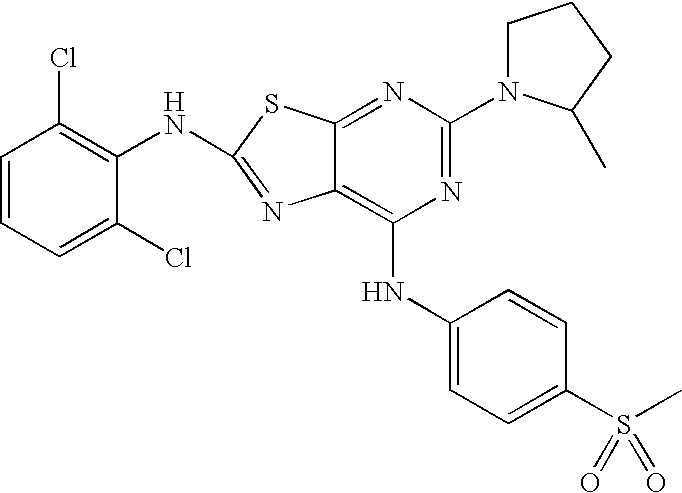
N1=C(N2CCCC2C)N=C2C(=C1NC1=CC=C(S(C)(=O)=O)C=C1)N=C(NC1=C(Cl)C=CC=C1Cl)S2
